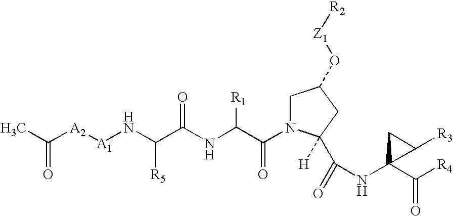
CC([A2][A1]NC(C(NC(C(=O)N1CC(O[Z1][R2])CC1([H])C(NC1(C([R4])=O)CC1[R3])=O)[R1])=O)[R5])=O
